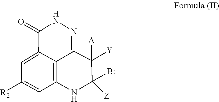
N1N=C2C3=C(NC([Z])(B)C2([A])[Y])C=C([R2])C=C3C1=O
